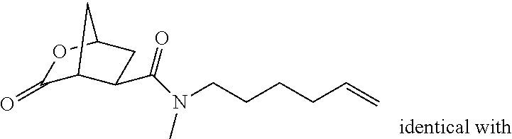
C1(=O)C2C(C(N(C)CCCCC=C)=O)CC(O1)C2
